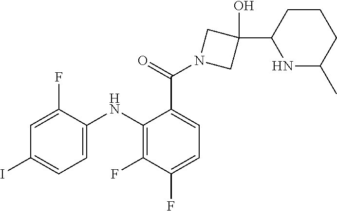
C1=C(NC2=C(F)C(F)=CC=C2C(N2CC(O)(C3NC(C)CCC3)C2)=O)C(F)=CC(I)=C1
